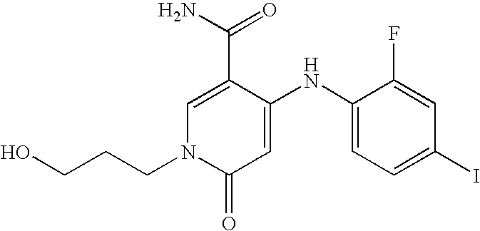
C1(C(=O)N)=CN(CCCO)C(=O)C=C1NC1=CC=C(I)C=C1F
